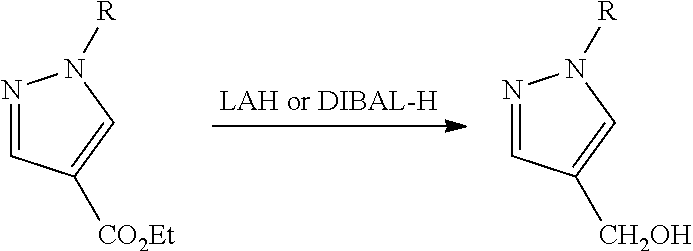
N1=CC([CH2OH])=CN1[R].N1=CC([CO2Et])=CN1[R]
